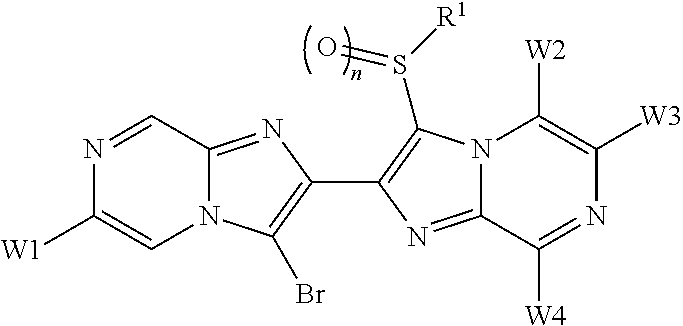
N12C(=NC(C3=C(S([R1])=O)N4C(=N3)C([W4])=NC([W3])=C4[W2])=C1Br)C=NC([W1])=C2
